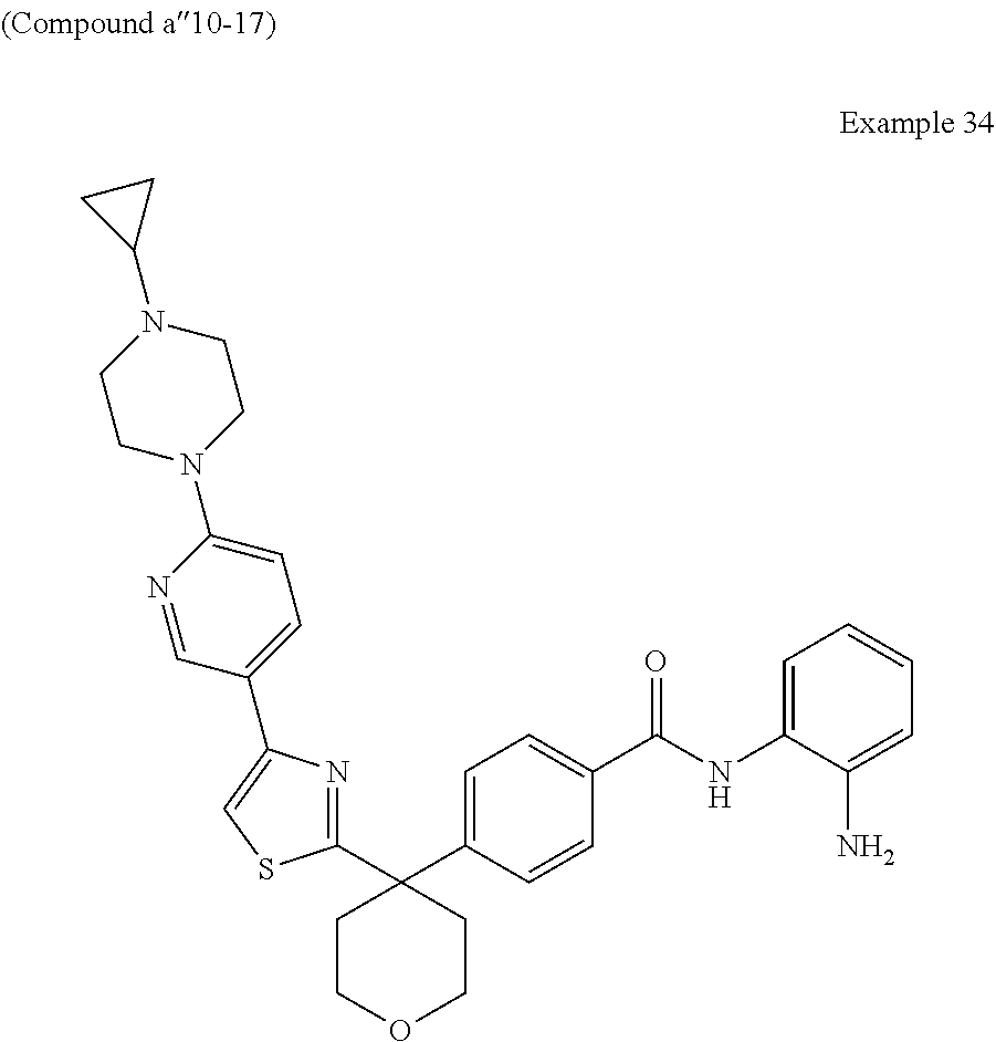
C1=CC=C(N)C(NC(C2=CC=C(C3(C4=NC(C5=CC=C(N6CCN(C7CC7)CC6)N=C5)=CS4)CCOCC3)C=C2)=O)=C1
